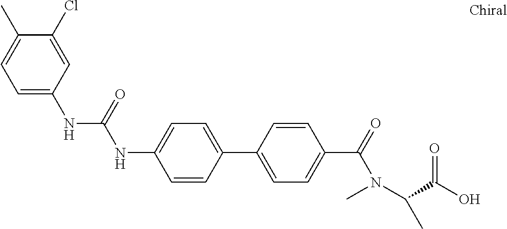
C1=CC(C2=CC=C(C(N(C)C(C(O)=O)C)=O)C=C2)=CC=C1NC(NC1=CC=C(C)C(Cl)=C1)=O
